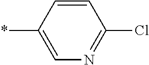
C1=CC(*)=CN=C1Cl
